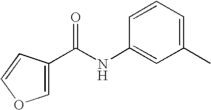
C1(C)=CC=CC(NC(C2=COC=C2)=O)=C1
